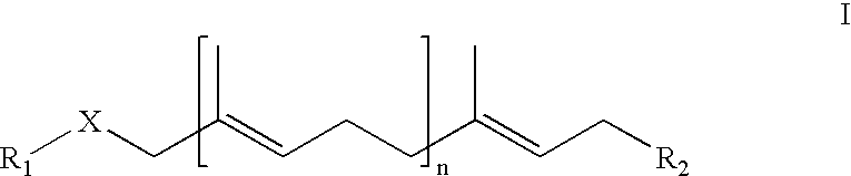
[R1][X]CC(=CCCC(=CC[R2])C)C
